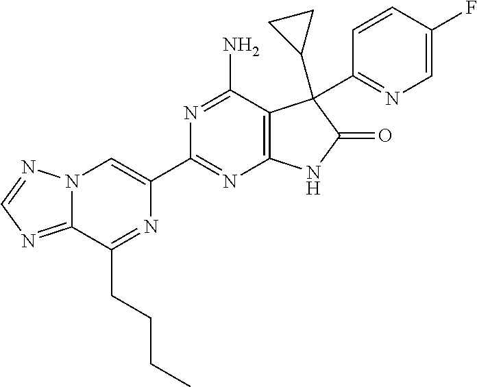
C12=NC=NN1C=C(C1=NC3=C(C(N)=N1)C(C1CC1)(C1=NC=C(F)C=C1)C(=O)N3)N=C2CCCC
